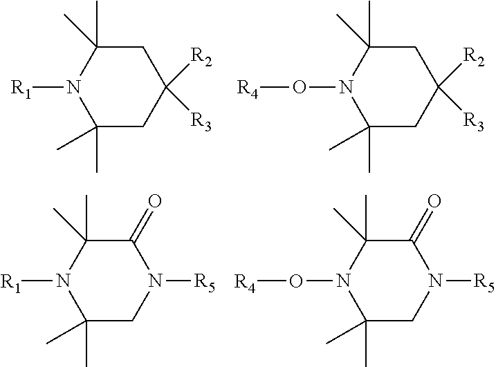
C1([R2])([R3])CC(C)(C)N([R1])C(C)(C)C1.C1([R2])([R3])CC(C)(C)N(O[R4])C(C)(C)C1.N1([R5])C(=O)C(C)(C)N([R1])C(C)(C)C1.N1([R5])C(=O)C(C)(C)N(O[R4])C(C)(C)C1
